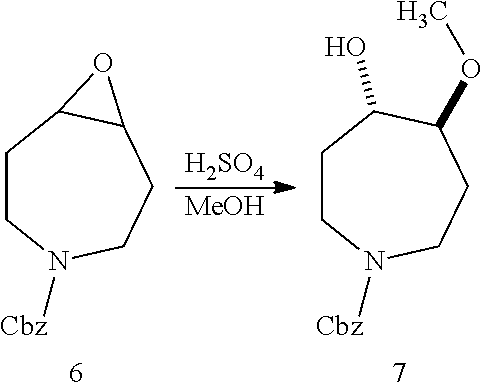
C1CN([Cbz])CCC2C1O2.C1CN([Cbz])CCC(OC)C1O.[H2SO4].[MeOH]
